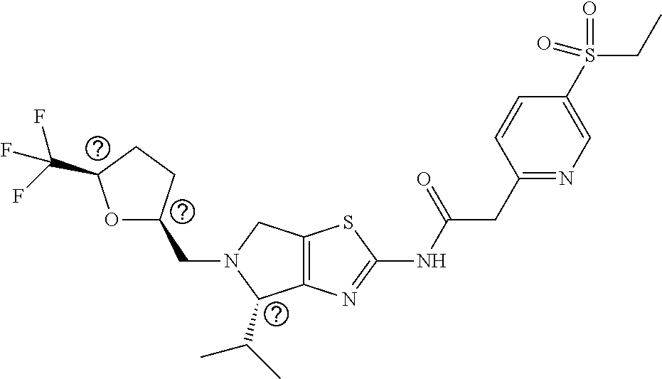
O1C(CN2C(C(C)C)C3=C(C2)SC(NC(CC2=NC=C(S(CC)(=O)=O)C=C2)=O)=N3)CCC1C(F)(F)F
